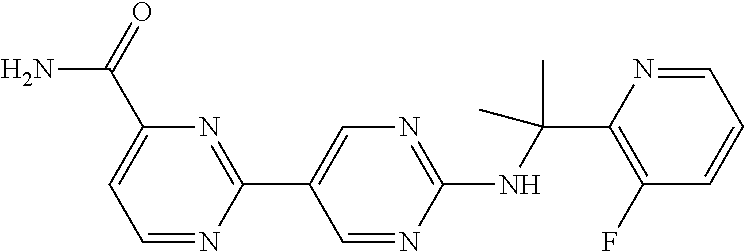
C1=NC(C2=CN=C(NC(C)(C)C3=C(F)C=CC=N3)N=C2)=NC(C(N)=O)=C1
